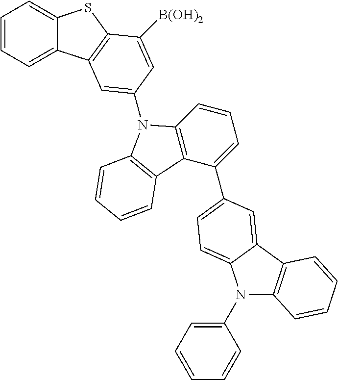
C1=CC=C2C(=C1)SC1=C2C=C(N2C3=C(C(C4=CC=C5C(=C4)C4=C(N5C5=CC=CC=C5)C=CC=C4)=CC=C3)C3=C2C=CC=C3)C=C1[B(OH)2]
